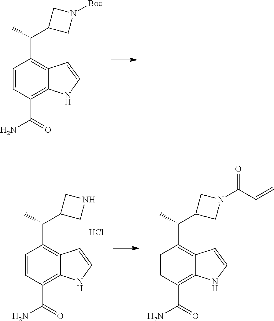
C1=CC(C(N)=O)=C2C(=C1C(C)C1CN([Boc])C1)C=CN2.C1=CC(C(N)=O)=C2C(=C1C(C)C1CNC1)C=CN2.Cl.C1=CC(C(N)=O)=C2C(=C1C(C)C1CN(C(C=C)=O)C1)C=CN2
